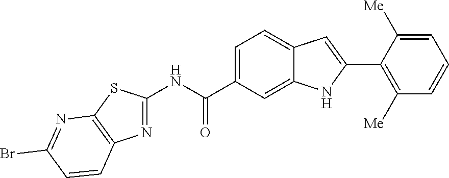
N1=C(NC(=O)C2=CC=C3C(=C2)NC(C2=C([Me])C=CC=C2[Me])=C3)SC2=C1C=CC(Br)=N2
